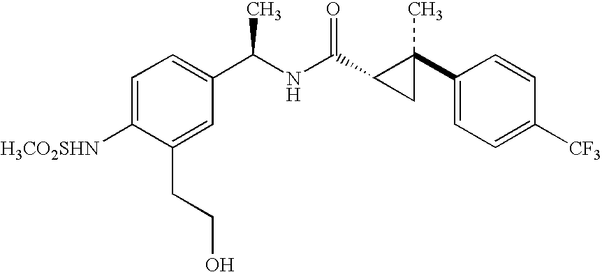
C1=C([H3CO2SHN])C(CCO)=CC(C(C)NC(C2CC2(C)C2=CC=C([CF3])C=C2)=O)=C1
